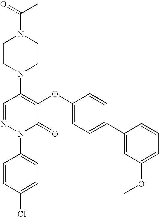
N1(C2=C(OC3=CC=C(C4=CC(OC)=CC=C4)C=C3)C(=O)N(C3=CC=C(Cl)C=C3)N=C2)CCN(C(C)=O)CC1
